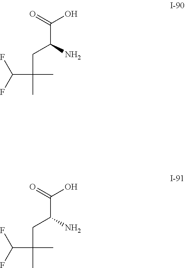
C(C(CC(C(F)F)(C)C)N)(O)=O.C(C(CC(C(F)F)(C)C)N)(O)=O
